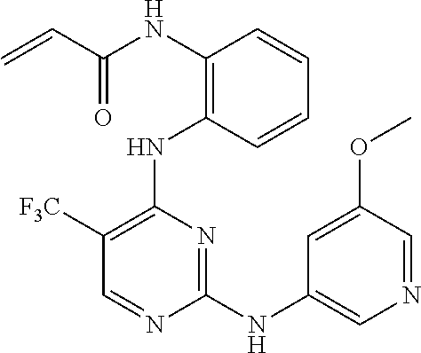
N(C1=C(NC2=C([F3C])C=NC(NC3=CN=CC(OC)=C3)=N2)C=CC=C1)C(C=C)=O
